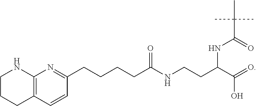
C1CCC2=C(N1)N=C(CCCCC(NCCC(C(=O)O)NC(=O)C(C)(C)C)=O)C=C2
